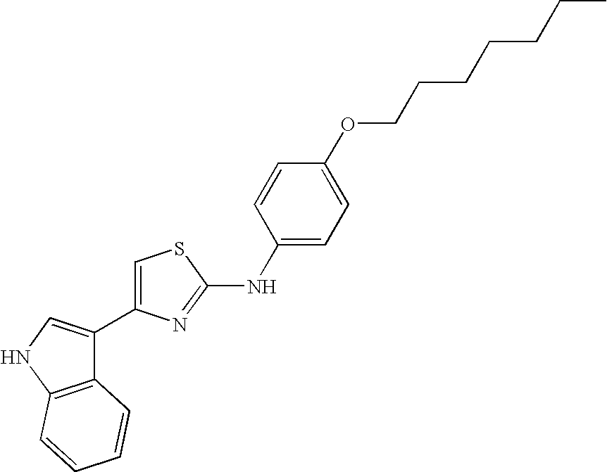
C1(C2=CSC(NC3=CC=C(OCCCCCCC)C=C3)=N2)=CNC2=C1C=CC=C2
